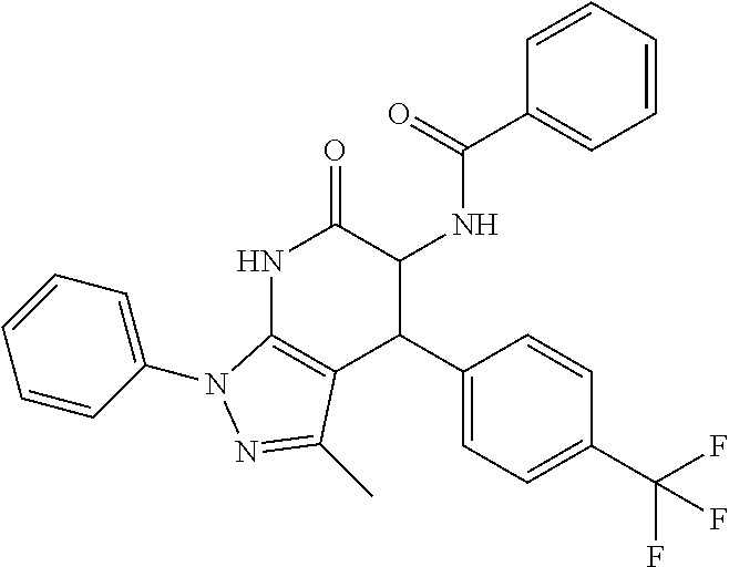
N1C2=C(C(C3=CC=C(C(F)(F)F)C=C3)C(NC(=O)C3=CC=CC=C3)C1=O)C(C)=NN2C1=CC=CC=C1
